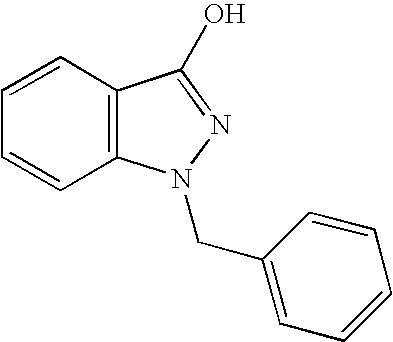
C1=CC=CC2=C1C(O)=NN2CC1=CC=CC=C1
